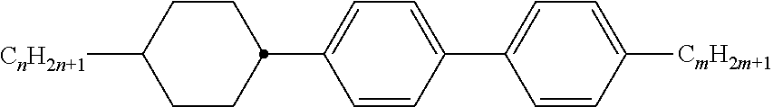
C1=CC([CmH2m+1])=CC=C1C1=CC=C(C2CCC([CnH2n+1])CC2)C=C1
